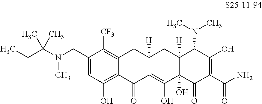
C(N(C)CC1=CC(O)=C2C(=C1[CF3])CC1([H])C(=C(O)C3(O)C([H])(C1)C(N(C)C)C(O)=C(C(N)=O)C3=O)C2=O)(CC)(C)C
